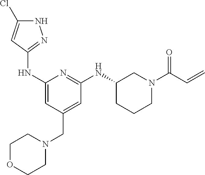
N1C(Cl)=CC(NC2=CC(CN3CCOCC3)=CC(NC3CCCN(C(C=C)=O)C3)=N2)=N1
